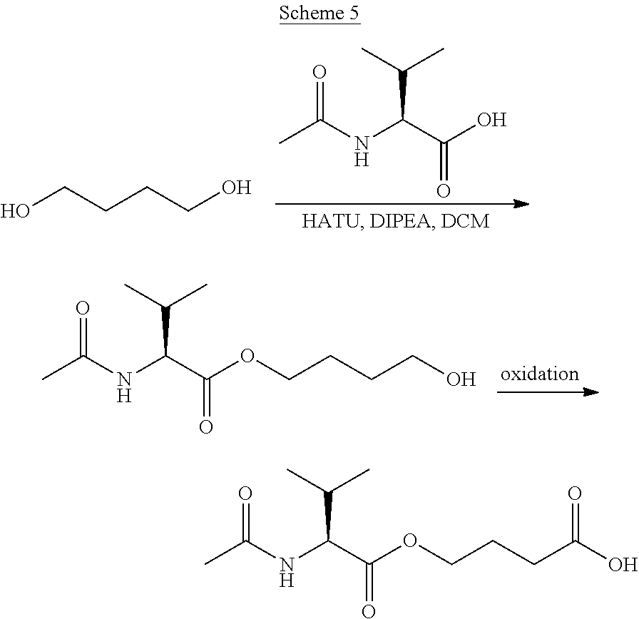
OCCCCO.CC(NC(C(O)=O)C(C)C)=O.CC(NC(C(OCCCCO)=O)C(C)C)=O.CC(NC(C(OCCCC(O)=O)=O)C(C)C)=O
